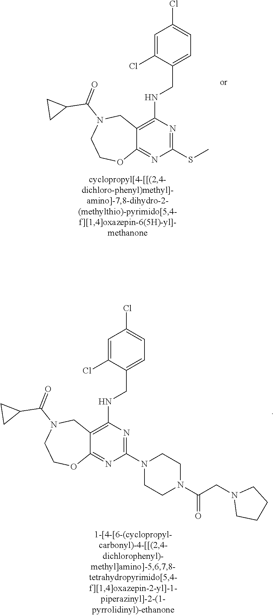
S(C1=NC(NCC2=CC=C(Cl)C=C2Cl)=C2C(=N1)OCCN(C(C1CC1)=O)C2)C.N1(C2=NC(NCC3=CC=C(Cl)C=C3Cl)=C3C(=N2)OCCN(C(C2CC2)=O)C3)CCN(C(CN2CCCC2)=O)CC1
